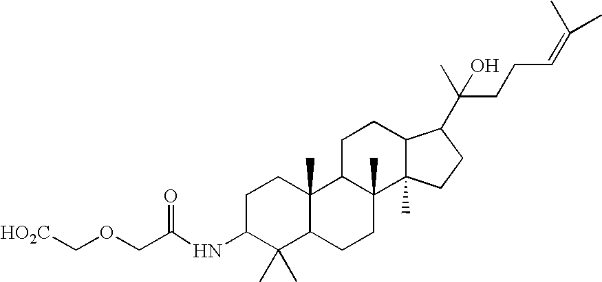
C1C(NC(COC[HO2C])=O)C(C)(C)C2C(C)(C1)C1C(C)(CC2)C2(C)C(CC1)C(C(O)(C)CCC=C(C)C)CC2
